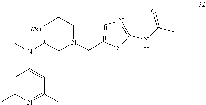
C1(N(C2=CC(C)=NC(C)=C2)C)CN(CC2=CN=C(NC(C)=O)S2)CCC1
